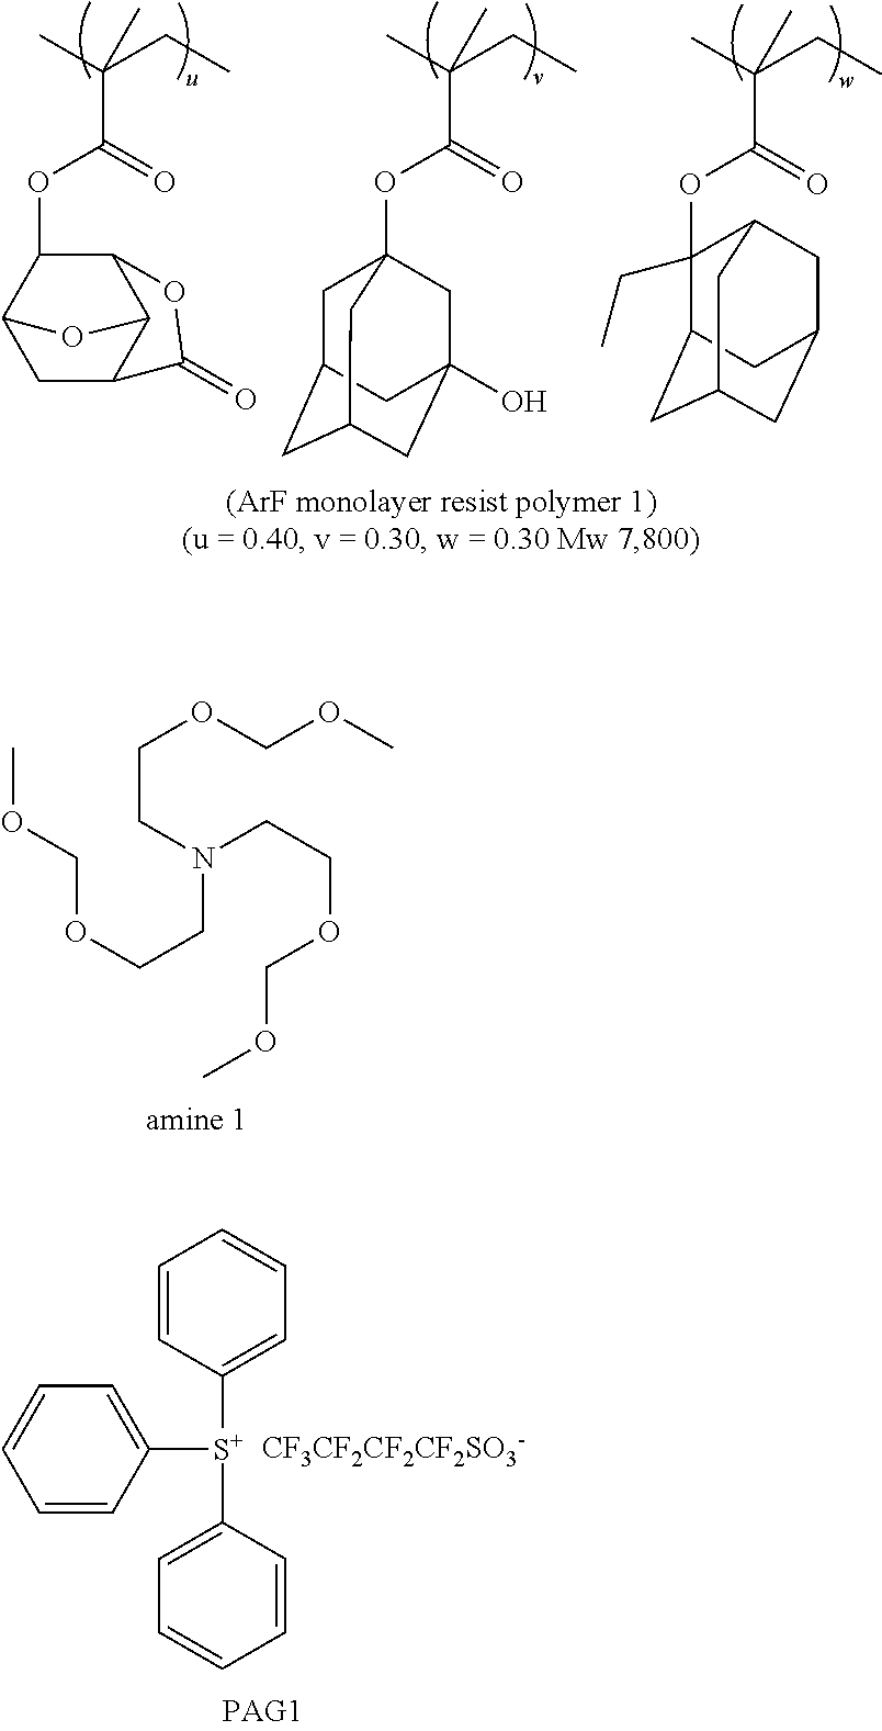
CC(CC)(C)C(=O)OC1C2CC3C(C1OC3=O)O2.CC(CC)(C)C(=O)OC12CC3CC(CC(O)(C1)C3)C2.CC(CC)(C)C(=O)OC1(CC)C2CC3CC(CC1C3)C2.COCOCCN(CCOCOC)CCOCOC.C1=CC([S+](C2=CC=CC=C2)C2=CC=CC=C2)=CC=C1.[CF3CF2CF2CF2SO3-]
